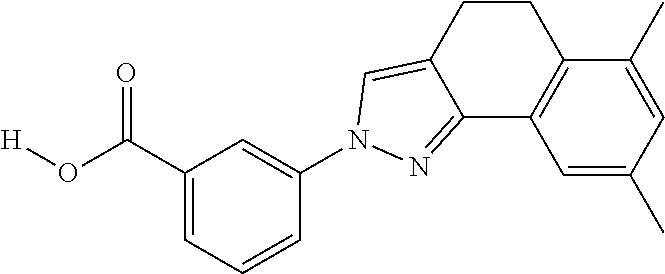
C1=C(C(O[H])=O)C=C(N2C=C3CCC4=C(C=C(C)C=C4C)C3=N2)C=C1
